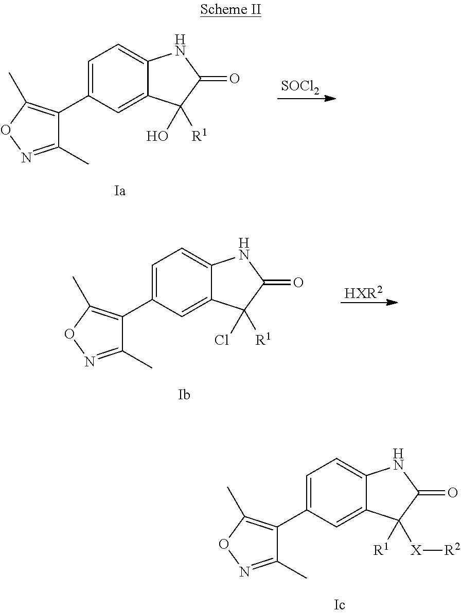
C1=C(C2=C(C)ON=C2C)C=C2C(=C1)NC(=O)C2([R1])O.[SOCl2].C1=C(C2=C(C)ON=C2C)C=C2C(=C1)NC(=O)C2([R1])Cl.[HXR2].C1=C(C2=C(C)ON=C2C)C=C2C(=C1)NC(=O)C2([X][R2])[R1]
